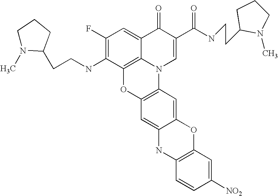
C1(F)=C(NCCC2CCCN2C)C2=C3C(=C1)C(=O)C(C(NCCC1N(C)CCC1)=O)=CN3C1=C(O2)C=C2C(=C1)OC1=C(N2)C=CC([NO2])=C1
